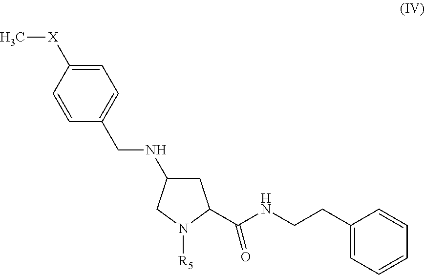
C1C(NCC2=CC=C([X]C)C=C2)CN([R5])C1C(NCCC1=CC=CC=C1)=O
